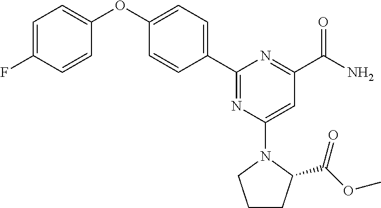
C1=C(F)C=CC(OC2=CC=C(C3=NC(N4C(C(OC)=O)CCC4)=CC(C(N)=O)=N3)C=C2)=C1
